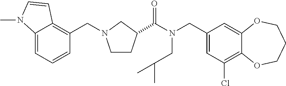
C1(CN(C(=O)C2CCN(CC3=C4C(=CC=C3)N(C)C=C4)C2)CC(C)C)=CC(Cl)=C2C(=C1)OCCCO2
